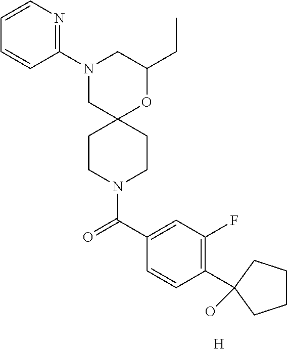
N1(C2=NC=CC=C2)CC2(OC(CC)C1)CCN(C(C1=CC(F)=C(C3(O)CCCC3)C=C1)=O)CC2.[H]
